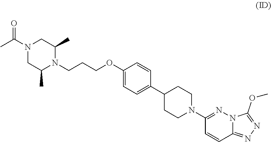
C(COC1=CC=C(C2CCN(C3=NN4C(=NN=C4OC)C=C3)CC2)C=C1)CN1C(C)CN(C(C)=O)CC1C
